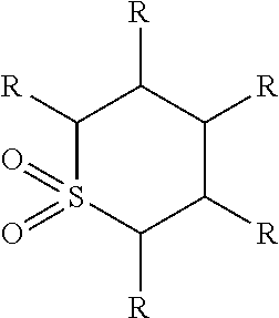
C1([R])S(=O)(=O)C([R])C([R])C([R])C1[R]
